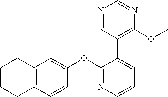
C12=C(C=CC(OC3=NC=CC=C3C3=C(OC)N=CN=C3)=C1)CCCC2
